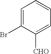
C1=C(Br)C([CHO])=CC=C1
